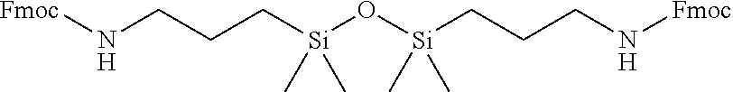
[Fmoc]NCCC[Si](O[Si](CCCN[Fmoc])(C)C)(C)C
